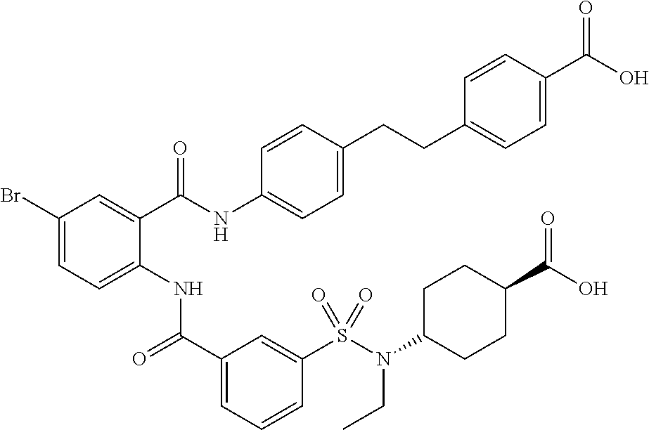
C1(Br)=CC=C(NC(C2=CC=CC(S(N(CC)C3CCC(C(=O)O)CC3)(=O)=O)=C2)=O)C(C(NC2=CC=C(CCC3=CC=C(C(O)=O)C=C3)C=C2)=O)=C1
